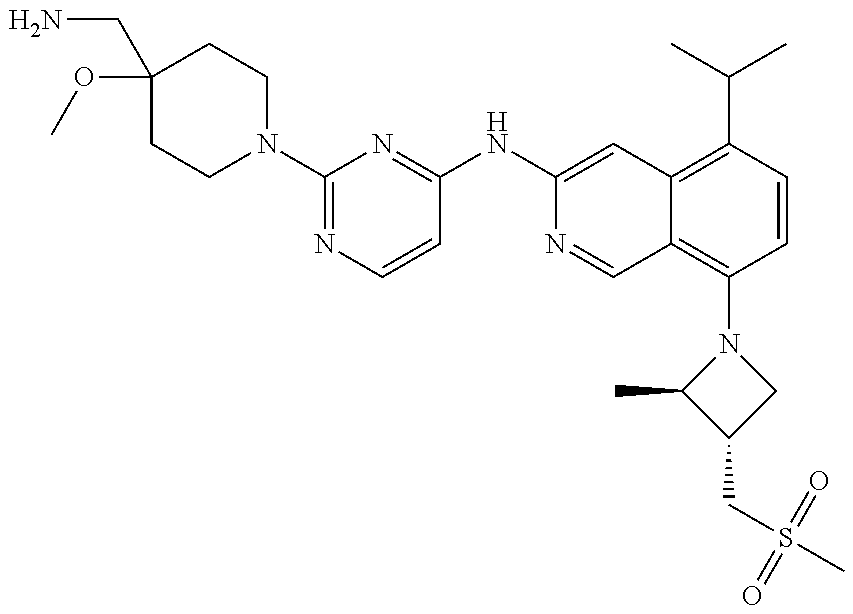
C1(OC)(CN)CCN(C2=NC=CC(NC3=CC4=C(C(C)C)C=CC(N5C(C)C(CS(C)(=O)=O)C5)=C4C=N3)=N2)CC1
